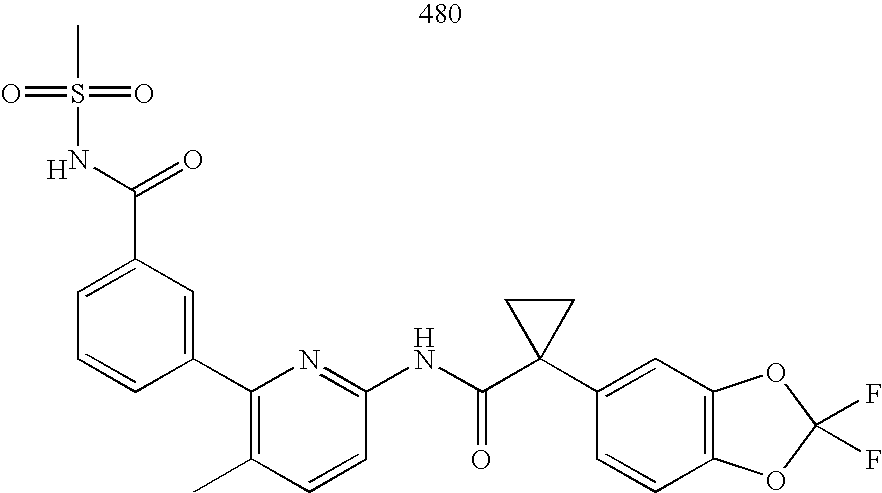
[H].S(NC(C1=CC=CC(C2=C(C)C=CC(NC(C3(C4=CC5=C(C=C4)OC(F)(F)O5)CC3)=O)=N2)=C1)=O)(=O)(=O)C
